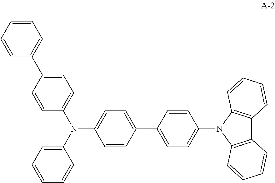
C12=C(N(C3=CC=C(C4=CC=C(N(C5=CC=C(C6=CC=CC=C6)C=C5)C5=CC=CC=C5)C=C4)C=C3)C3=C1C=CC=C3)C=CC=C2
